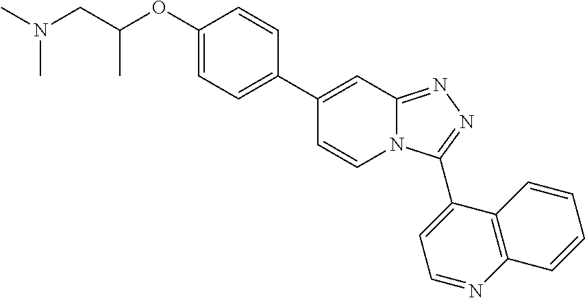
C1(C2=CC=C(OC(CN(C)C)C)C=C2)=CC2=NN=C(C3=CC=NC4=C3C=CC=C4)N2C=C1
